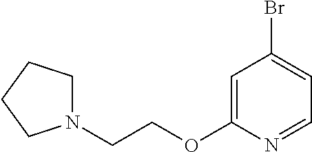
C1=C(OCCN2CCCC2)N=CC=C1Br
